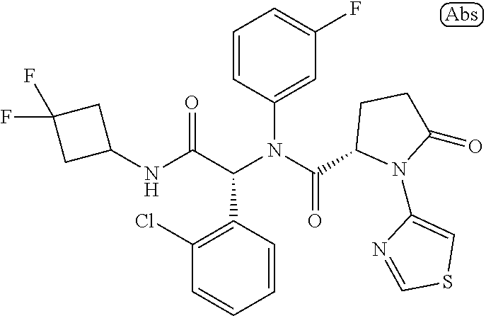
C1(NC(C(N(C(=O)C2N(C3=CSC=N3)C(=O)CC2)C2=CC(F)=CC=C2)C2=C(Cl)C=CC=C2)=O)CC(F)(F)C1
